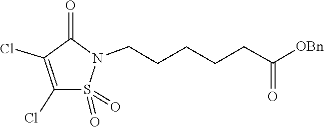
C(CC(=O)[OBn])CCCN1S(=O)(=O)C(Cl)=C(Cl)C1=O
